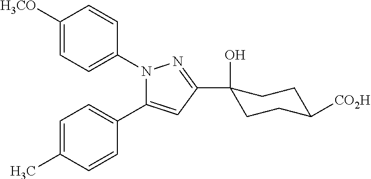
N1(C2=CC=C([H3CO])C=C2)C(C2=CC=C(C)C=C2)=CC(C2(O)CCC([CO2H])CC2)=N1
